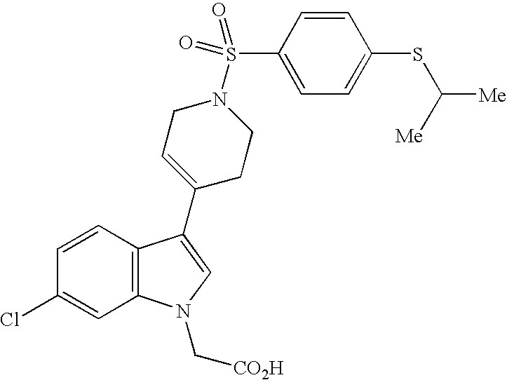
C1=CC2=C(C=C1Cl)N(C[CO2H])C=C2C1=CCN(S(C2=CC=C(SC([Me])[Me])C=C2)(=O)=O)CC1
